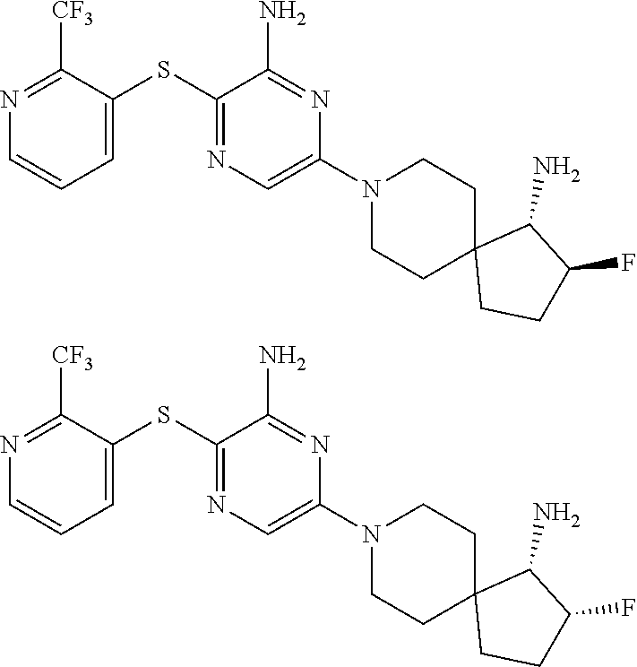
S(C1=NC=C(N2CCC3(CC2)CCC(F)C3N)N=C1N)C1=CC=CN=C1[CF3].S(C1=NC=C(N2CCC3(CC2)CCC(F)C3N)N=C1N)C1=CC=CN=C1[CF3]
